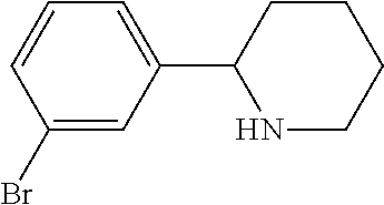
C1(Br)=CC(C2NCCCC2)=CC=C1
